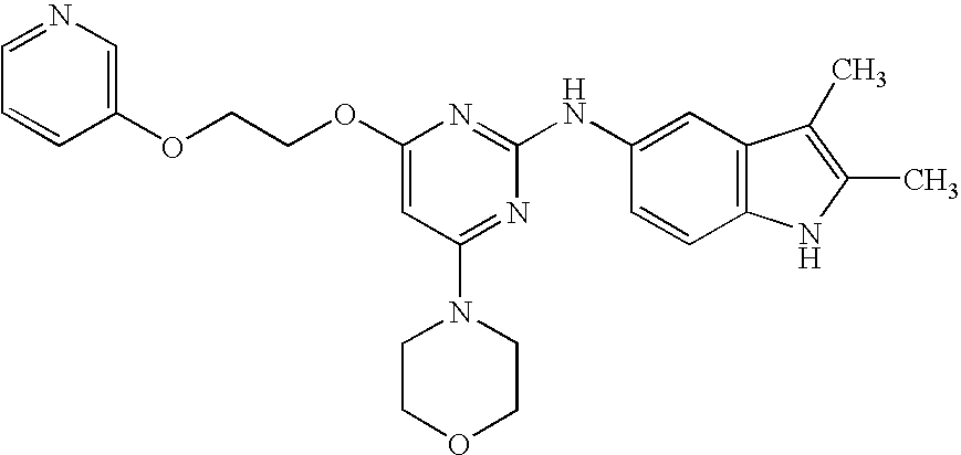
C1(OCCOC2=CN=CC=C2)=CC(N2CCOCC2)=NC(NC2=CC3=C(C=C2)NC(C)=C3C)=N1
